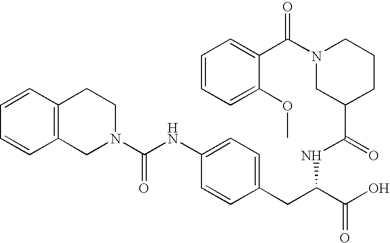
N1(C(C2=CC=CC=C2OC)=O)CC(C(=O)NC(CC2=CC=C(NC(N3CCC4=C(C3)C=CC=C4)=O)C=C2)C(O)=O)CCC1
